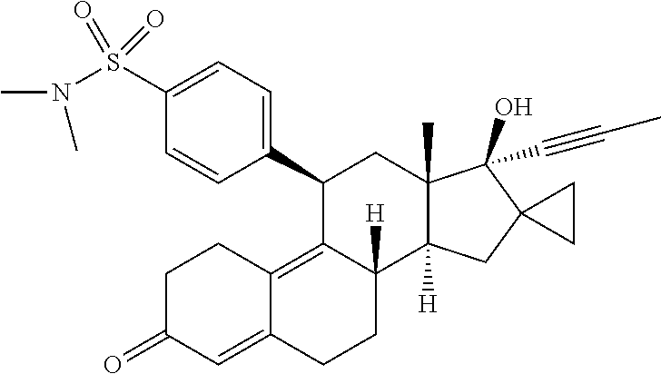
C1(S(N(C)C)(=O)=O)=CC=C(C2C3=C4C(=CC(=O)CC4)CCC3([H])C3([H])C(C)(C2)C(O)(C#CC)C2(C3)CC2)C=C1
